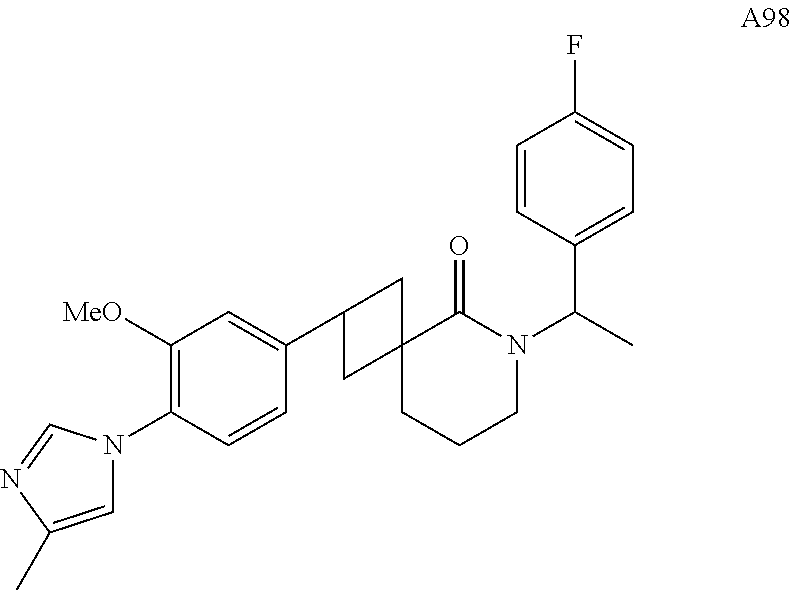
C1([MeO])=C(N2C=C(C)N=C2)C=CC(C2CC3(CCCN(C(C)C4=CC=C(F)C=C4)C3=O)C2)=C1
